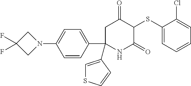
C1(SC2C(=O)CC(C3=CC=C(N4CC(F)(F)C4)C=C3)(C3=CSC=C3)NC2=O)=CC=CC=C1Cl
